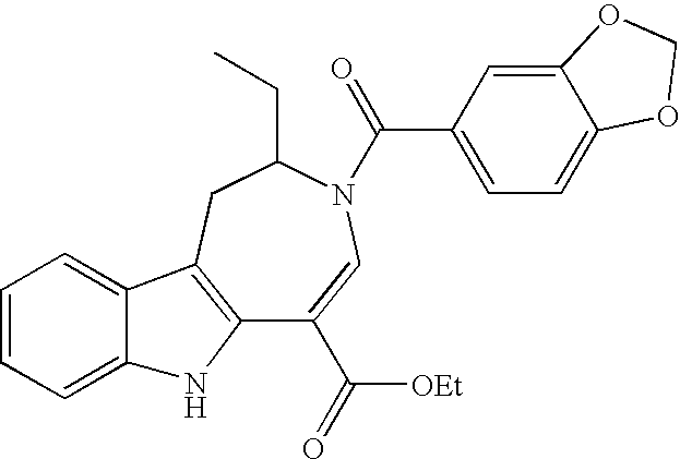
C12=C(CC(CC)N(C(=O)C3=CC=C4C(=C3)OCO4)C=C1C([OEt])=O)C1=CC=CC=C1N2
